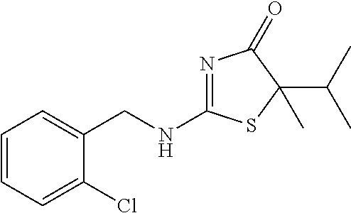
C1=CC=C(Cl)C(CNC2=NC(=O)C(C(C)C)(C)S2)=C1
